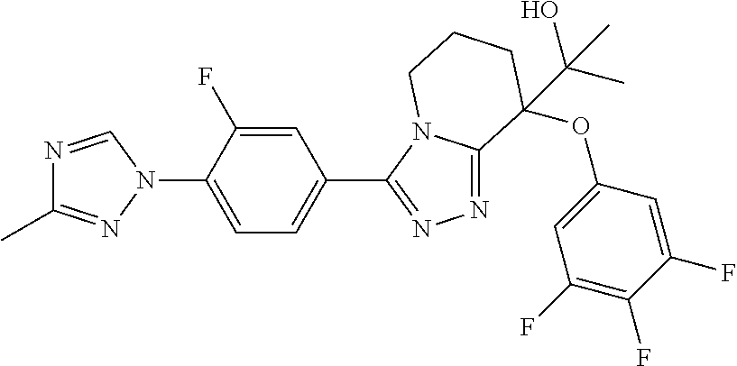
N1=CN(C2=CC=C(C3=NN=C4N3CCCC4(OC3=CC(F)=C(F)C(F)=C3)C(O)(C)C)C=C2F)N=C1C
